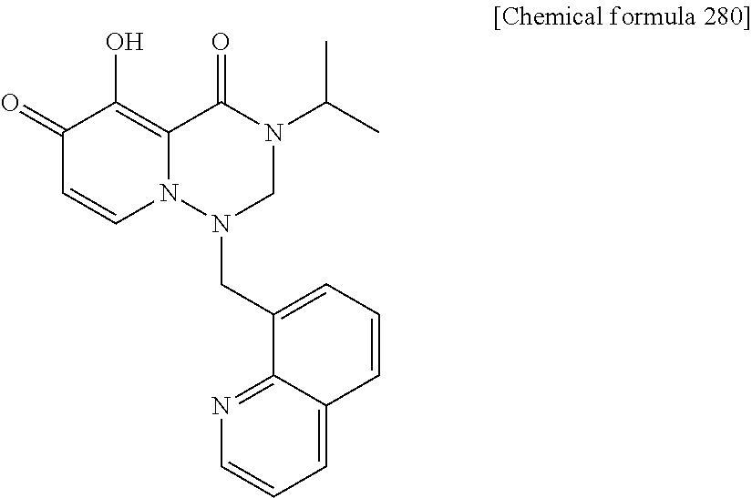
C(N1CN(C(C)C)C(=O)C2=C(O)C(=O)C=CN12)C1=CC=CC2=CC=CN=C12
